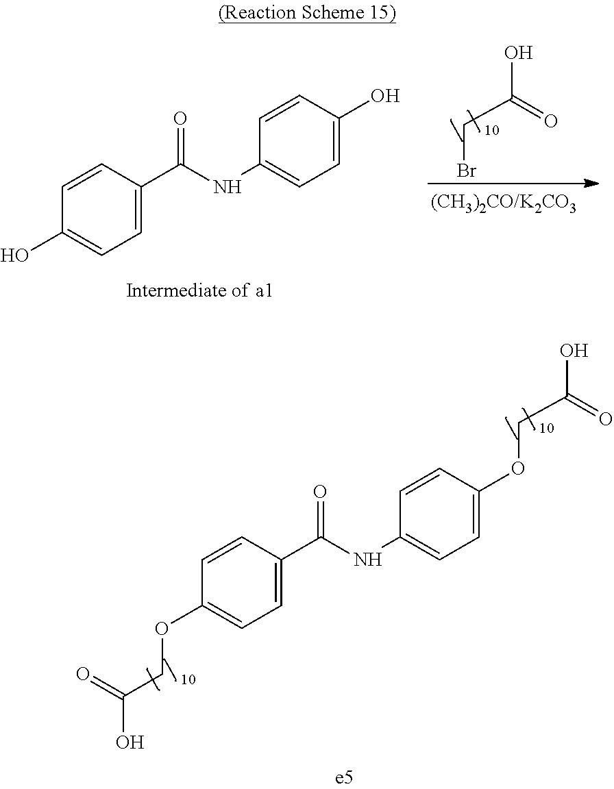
BrCC(O)=O.C1=C(O)C=CC(NC(C2=CC=C(O)C=C2)=O)=C1.C1=C(OCC(=O)O)C=CC(NC(C2=CC=C(OCC(O)=O)C=C2)=O)=C1
